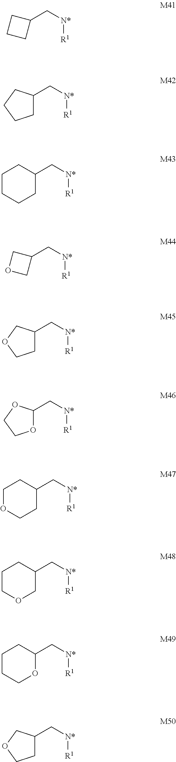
[R1][N*]CC1CCC1.[R1][N*]CC1CCCCC1.[R1][N*]CC1COC1.[R1][N*]CC1CCCC1.[R1][N*]CC1CCOC1.[R1][N*]CC1OCCO1.[R1][N*]CC1CCOCC1.[R1][N*]CC1CCCOC1.[R1][N*]CC1CCCCO1.[R1][N*]CC1CCOC1
